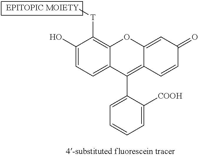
OC1=CC=C2C(=C1[T][EPITOPIC MOIETY])OC1=CC(=O)C=CC1=C2C1=CC=CC=C1[COOH]
